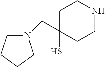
C1C(S)(CN2CCCC2)CCNC1
